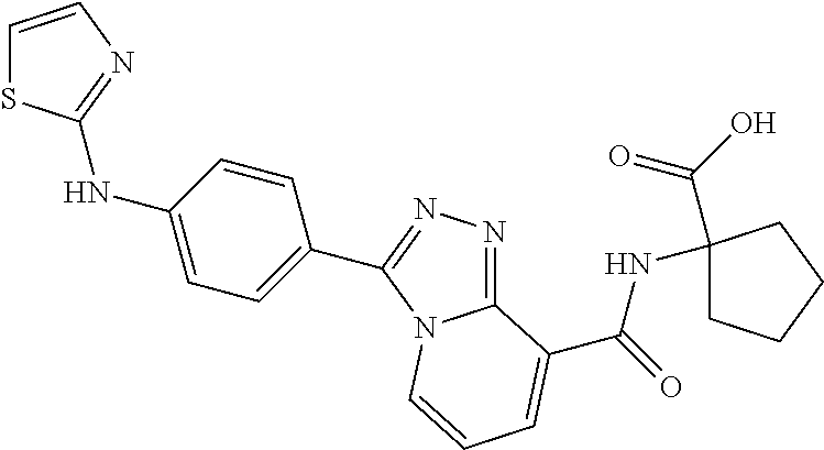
C1=CN=C(NC2=CC=C(C3=NN=C4N3C=CC=C4C(=O)NC3(C(O)=O)CCCC3)C=C2)S1
